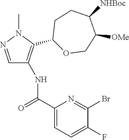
C1=NN(C)C(C2OCC([OMe])C([NHBoc])CC2)=C1NC(C1=CC=C(F)C(Br)=N1)=O
